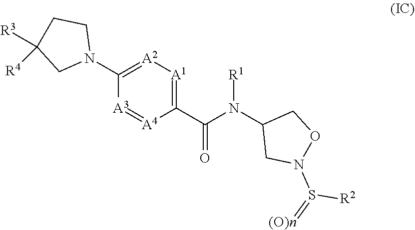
C1(C(N(C2CN(S(=[(O)n])[R2])OC2)[R1])=O)=[A1][A2]=C(N2CCC([R3])([R4])C2)[A3]=[A4]1
